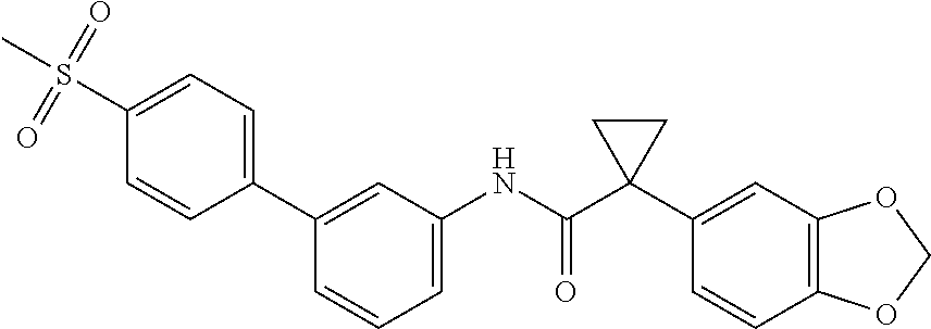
C1=CC(C2=CC=C(S(=O)(=O)C)C=C2)=CC(NC(C2(C3=CC4=C(C=C3)OCO4)CC2)=O)=C1
